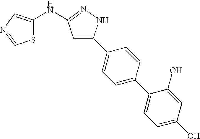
S1C(NC2=NNC(C3=CC=C(C4=CC=C(O)C=C4O)C=C3)=C2)=CN=C1
